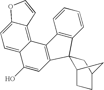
C1=CC=CC2=C1C1(C3=C2C2=C4C(=CC=C2C(O)=C3)OC=C4)C2CCC(C1)C2
